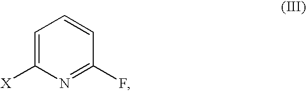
C1=C([X])N=C(F)C=C1
